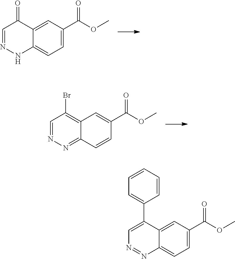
C1=C(C(OC)=O)C=C2C(=C1)NN=CC2=O.C1=CC2=NN=CC(Br)=C2C=C1C(OC)=O.C1=C(C(OC)=O)C=C2C(=C1)N=NC=C2C1=CC=CC=C1
